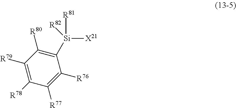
C1([R80])=C([Si]([X21])([R81])[R82])C([R76])=C([R77])C([R78])=C1[R79]
